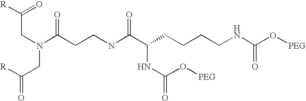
[R]C(CN(C(CCNC(C(NC(=O)O[PEG])CCCCNC(O[PEG])=O)=O)=O)CC([R])=O)=O
